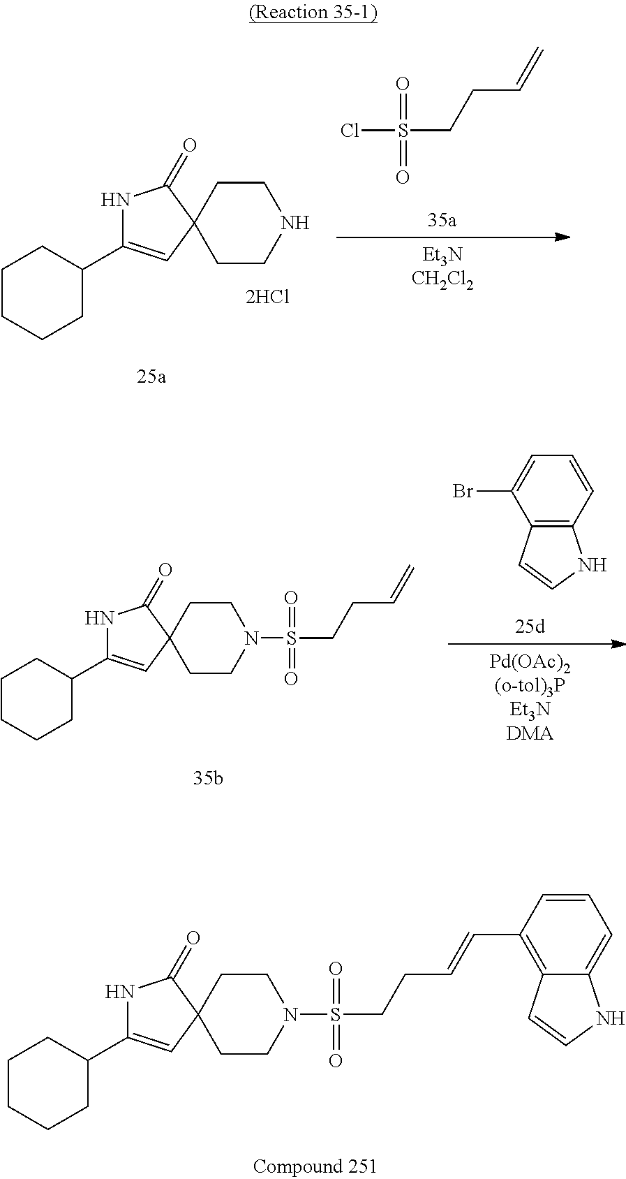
N1C(C2CCCCC2)=CC2(C1=O)CCN(S(CCC=C)(=O)=O)CC2.C12=C(C=CC=C1Br)NC=C2.N1C(C2CCCCC2)=CC2(C1=O)CCN(S(CCC=CC1=C3C(=CC=C1)NC=C3)(=O)=O)CC2.N1C(C2CCCCC2)=CC2(C1=O)CCNCC2.ClS(CCC=C)(=O)=O
